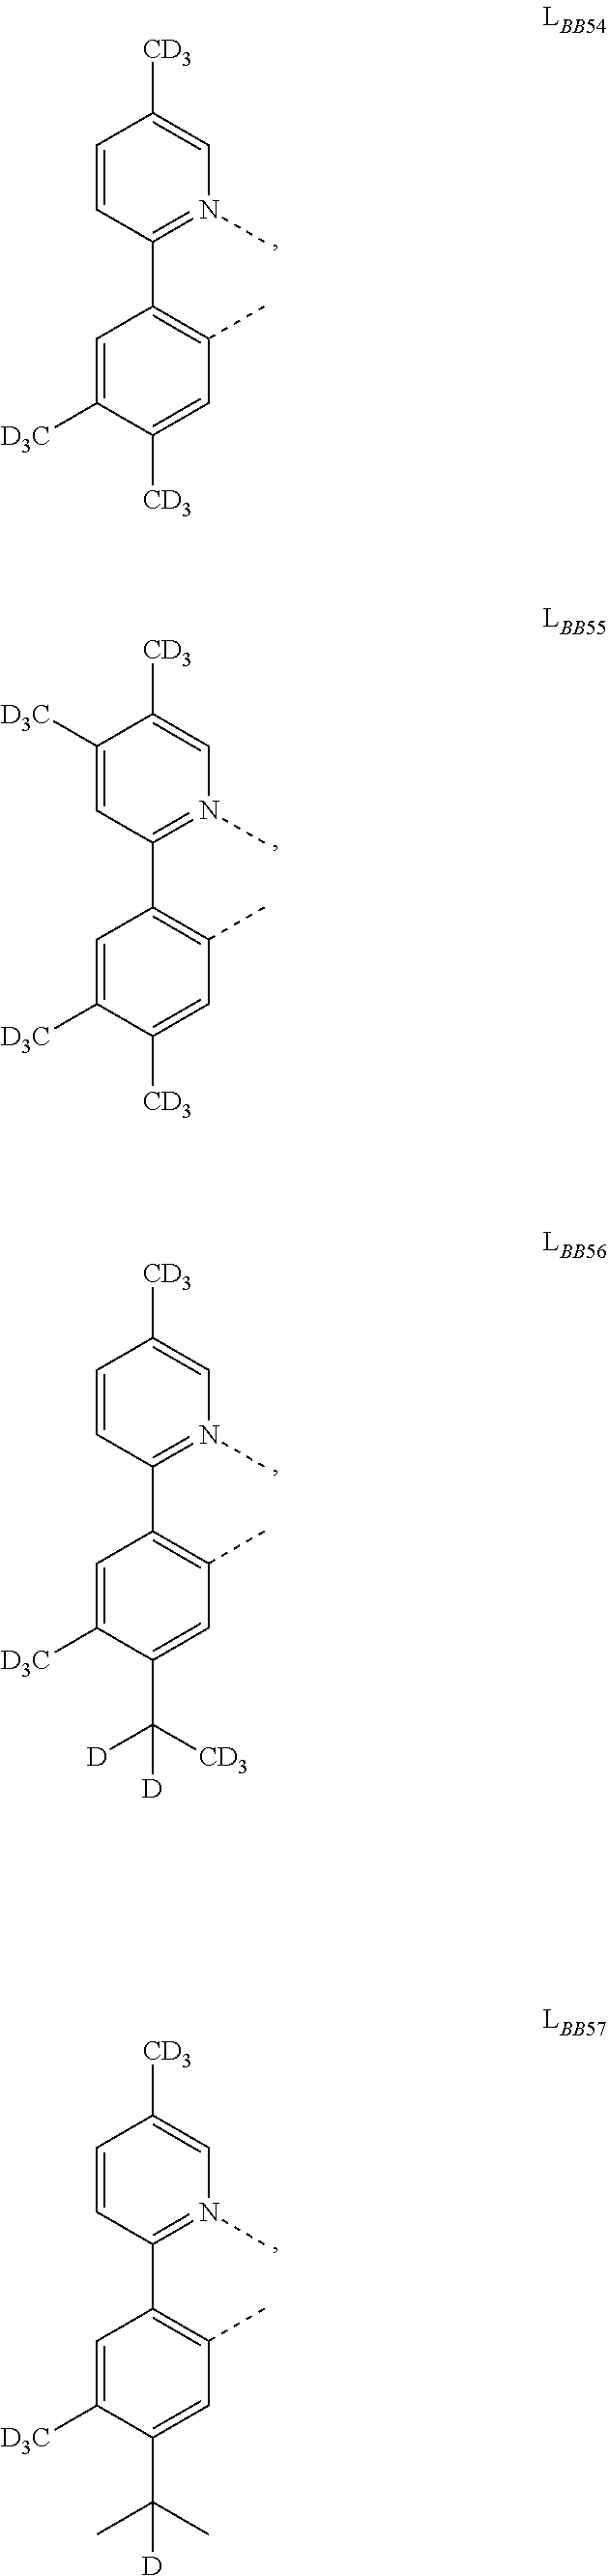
C1=CC(C2=C(C)C=C([CD3])C([D3C])=C2)=N(C)C=C1[CD3].C1([D3C])=CC(C2=C(C)C=C([CD3])C([D3C])=C2)=N(C)C=C1[CD3].C1=CC(C2=C(C)C=C(C([D])([CD3])[D])C([D3C])=C2)=N(C)C=C1[CD3].C1=CC(C2=C(C)C=C(C(C)(C)[D])C([D3C])=C2)=N(C)C=C1[CD3]
